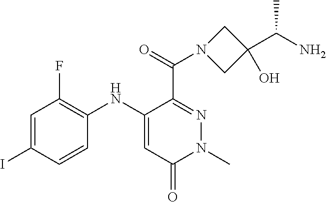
C1=C(I)C=CC(NC2=CC(=O)N(C)N=C2C(=O)N2CC(O)(C(N)C)C2)=C1F
